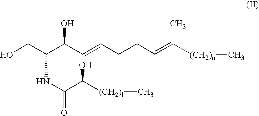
C(NC(C(O)[(CH2)l]C)=O)(C(C=CCCC=C([(CH2)n]C)C)O)CO
